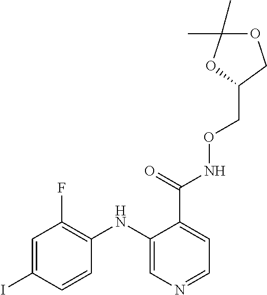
C1=C(I)C=CC(NC2=CN=CC=C2C(NOCC2COC(C)(C)O2)=O)=C1F
